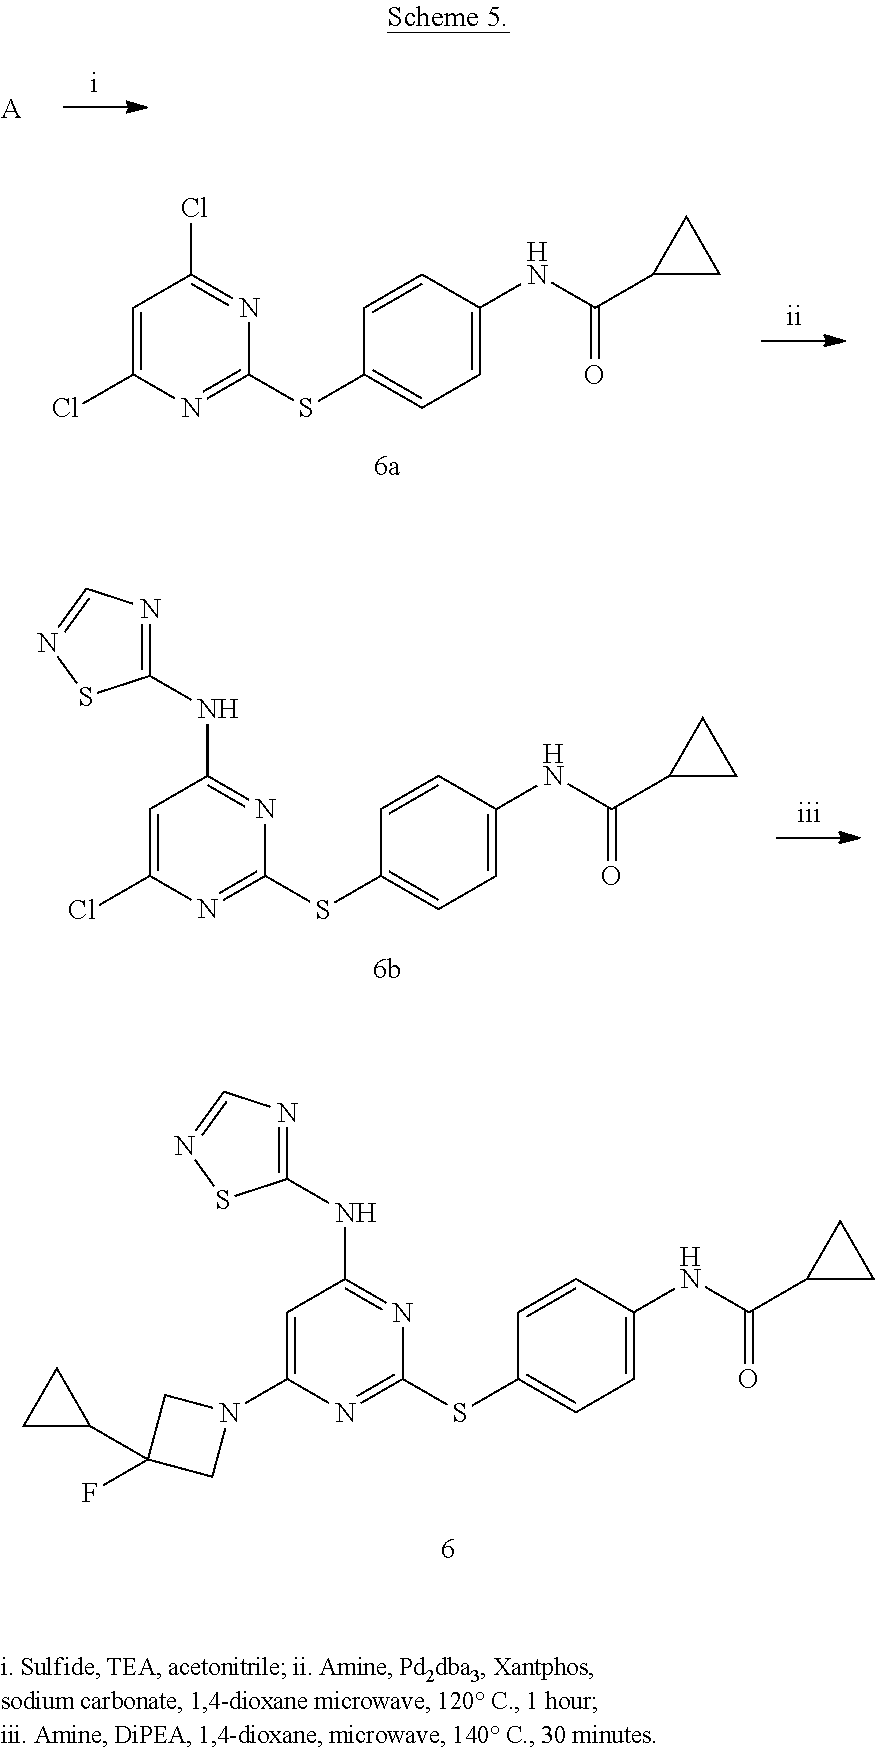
C1=C(N2CC(C3CC3)(F)C2)N=C(SC2=CC=C(NC(C3CC3)=O)C=C2)N=C1NC1=NC=NS1.[A].C1=C(Cl)N=C(SC2=CC=C(NC(C3CC3)=O)C=C2)N=C1Cl.C1=C(Cl)N=C(SC2=CC=C(NC(C3CC3)=O)C=C2)N=C1NC1=NC=NS1
